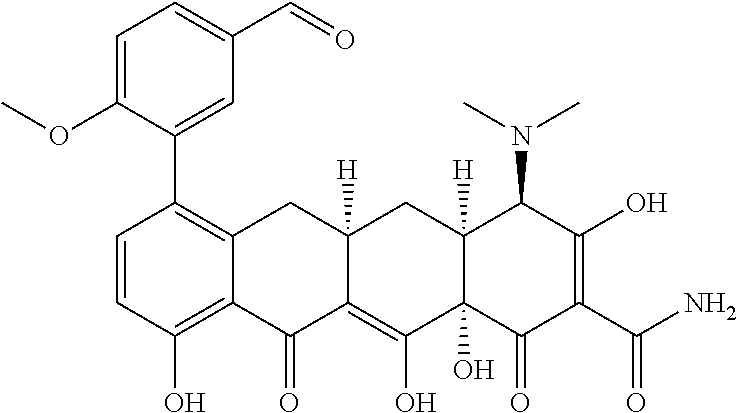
C1(C2=C3C(=C(O)C=C2)C(=O)C2=C(O)C4(O)C([H])(CC2([H])C3)C(N(C)C)C(O)=C(C(N)=O)C4=O)=CC(C=O)=CC=C1OC
